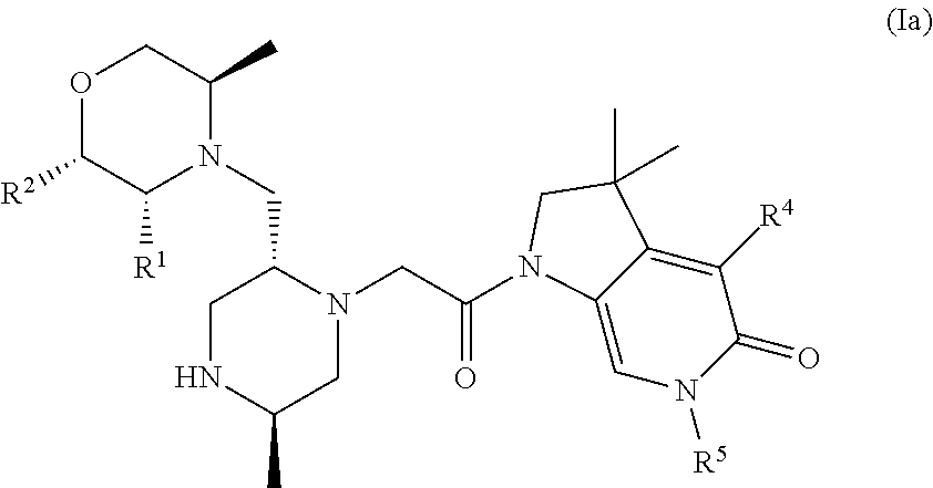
O1C([R2])C([R1])N(CC2CNC(C)CN2CC(=O)N2C3=CN([R5])C(=O)C([R4])=C3C(C)(C)C2)C(C)C1
